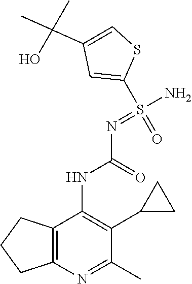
C1(C(C)(C)O)=CSC(S(=O)(=NC(NC2=C(C3CC3)C(C)=NC3=C2CCC3)=O)N)=C1
